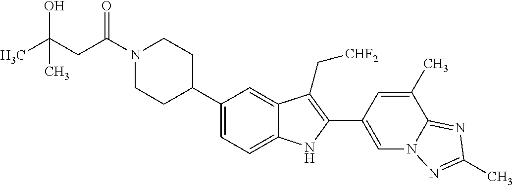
C(N1CCC(C2=CC=C3C(=C2)C(C[CHF2])=C(C2=CN4C(=NC(C)=N4)C(C)=C2)N3)CC1)(CC(C)(O)C)=O
